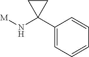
[M]NC1(C2=CC=CC=C2)CC1
